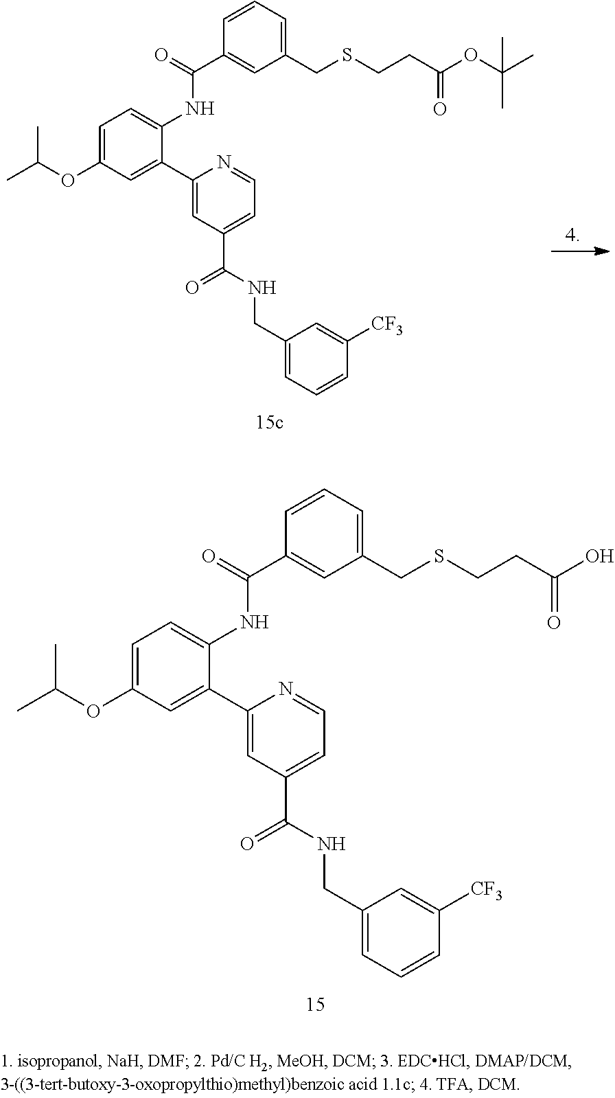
C1=C(OC(C)C)C=C(C2=CC(C(=O)NCC3=CC=CC([CF3])=C3)=CC=N2)C(NC(C2=CC(CSCCC(OC(C)(C)C)=O)=CC=C2)=O)=C1.C1=C(OC(C)C)C=C(C2=CC(C(=O)NCC3=CC=CC([CF3])=C3)=CC=N2)C(NC(C2=CC(CSCCC(O)=O)=CC=C2)=O)=C1
